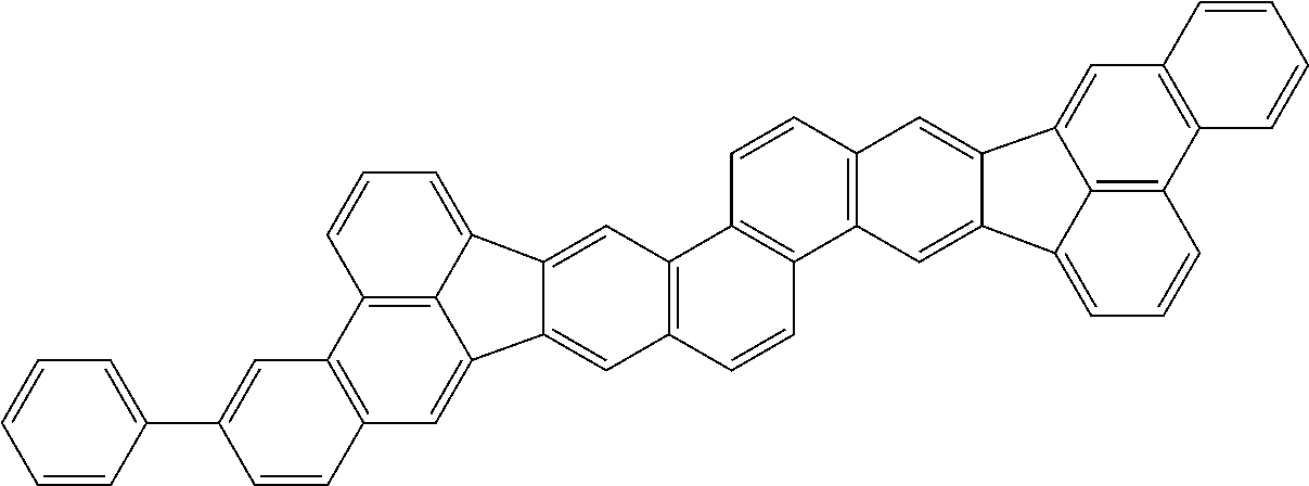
C12=C(C=C3C4=C1C=CC=C4C1=CC4=C(C=CC5=C4C=CC4=C5C=C5C(=C4)C4=CC6=C(C7=C4C5=CC=C7)C=CC=C6)C=C31)C=CC(C1=CC=CC=C1)=C2
